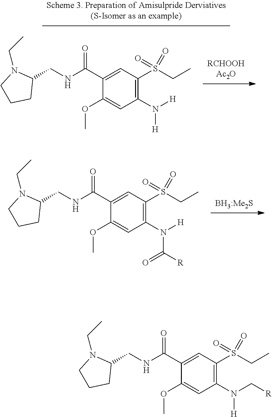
[BH3:Me2S].C1(OC)=CC(N([H])C([R])=O)=C(S(=O)(=O)CC)C=C1C(NCC1N(CC)CCC1)=O.C1(OC)=CC(N([H])[H])=C(S(=O)(=O)CC)C=C1C(NCC1N(CC)CCC1)=O.C1(OC)=CC(N(C[R])[H])=C(S(=O)(=O)CC)C=C1C(NCC1N(CC)CCC1)=O
